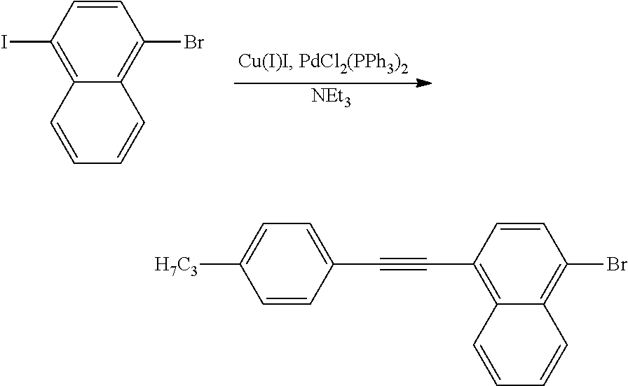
C1=CC(I)=C2C(=C1Br)C=CC=C2.[NEt3].C1=CC(C#CC2=CC=C([H7C3])C=C2)=C2C(=C1Br)C=CC=C2
